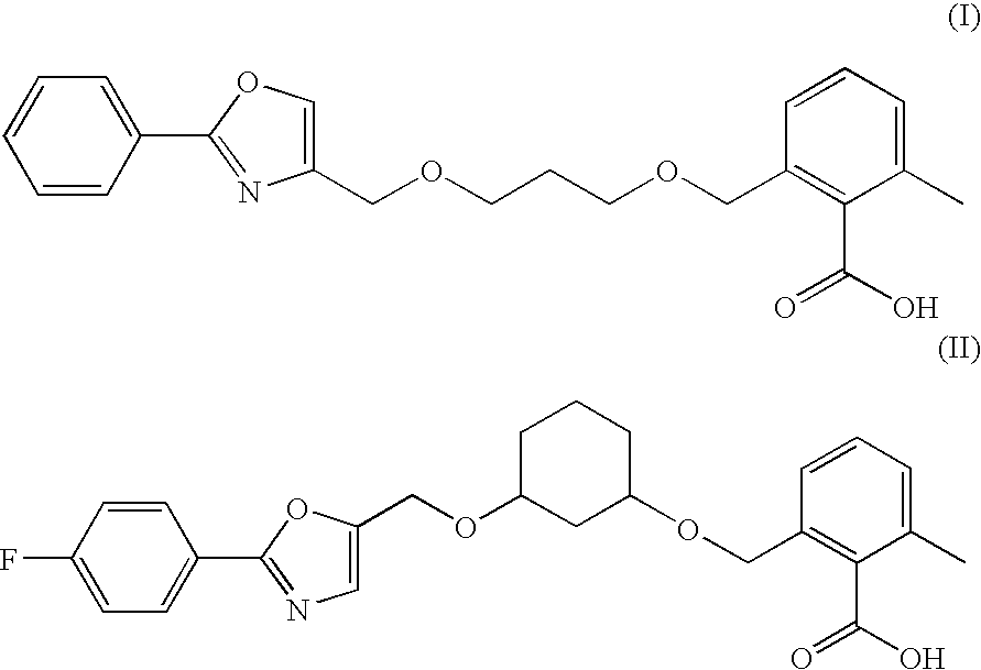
C1=CC(C2=NC(COCCCOCC3=C(C(O)=O)C(C)=CC=C3)=CO2)=CC=C1.C1=CC(C2=NC=C(COC3CC(OCC4=C(C(O)=O)C(C)=CC=C4)CCC3)O2)=CC=C1F
